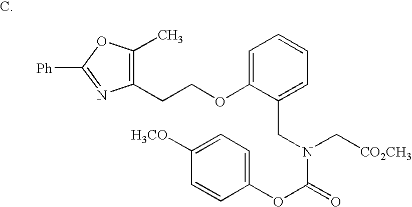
C1=C(OCCC2=C(C)OC([Ph])=N2)C(CN(C[CO2CH3])C(=O)OC2=CC=C([H3CO])C=C2)=CC=C1
